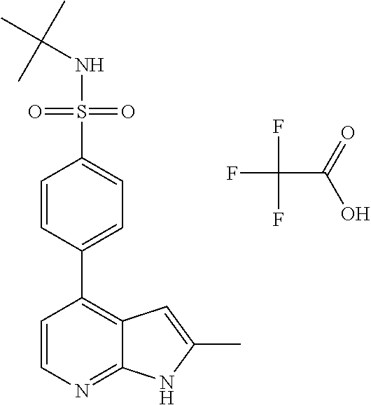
N(S(=O)(=O)C1=CC=C(C2=C3C(=NC=C2)NC(C)=C3)C=C1)C(C)(C)C.FC(C(=O)O)(F)F
